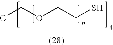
CCOCCS
